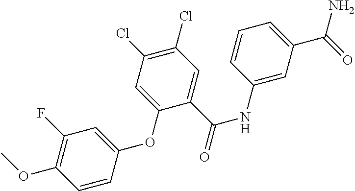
C1=C(OC2=CC(Cl)=C(Cl)C=C2C(=O)NC2=CC(C(N)=O)=CC=C2)C=CC(OC)=C1F
